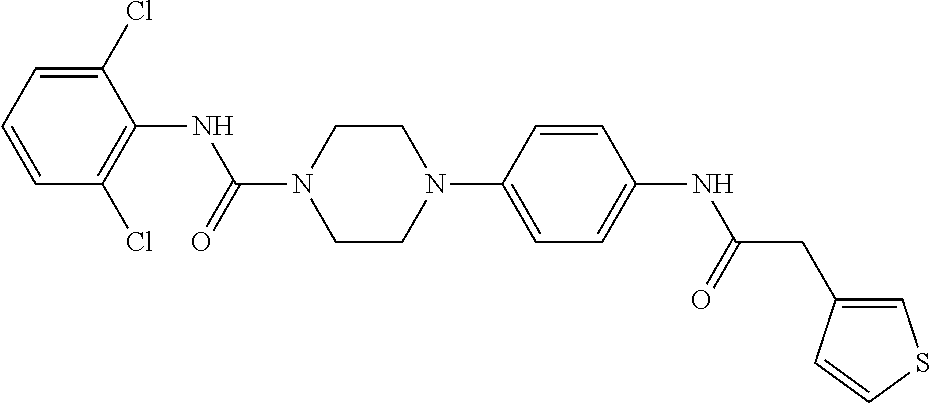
C1(Cl)=CC=CC(Cl)=C1NC(N1CCN(C2=CC=C(NC(CC3=CSC=C3)=O)C=C2)CC1)=O
